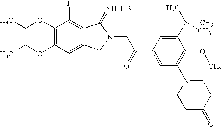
C1(OCC)=C(OCC)C=C2C(=C1F)C(=[NH. HBr])N(CC(C1=CC(N3CCC(=O)CC3)=C(OC)C(C(C)(C)C)=C1)=O)C2
